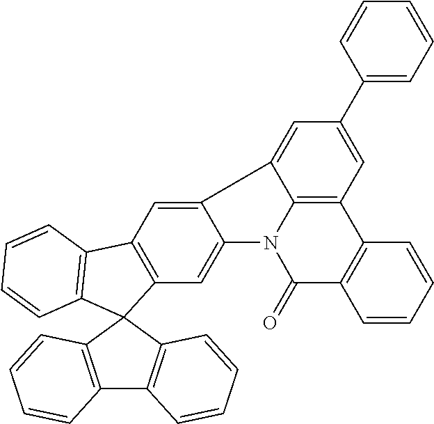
C12=CC3=C(C=C1N1C4=C(C=C(C5=CC=CC=C5)C=C24)C2=C(C1=O)C=CC=C2)C1(C2=C3C=CC=C2)C2=C(C3=C1C=CC=C3)C=CC=C2
